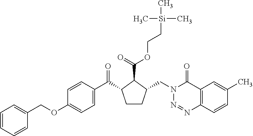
C1=CC=CC(COC2=CC=C(C(=O)C3CCC(CN4N=NC5=C(C4=O)C=C(C)C=C5)C3C(=O)OCC[Si](C)(C)C)C=C2)=C1
